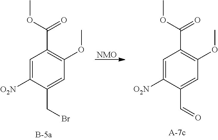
C1=C([O2N])C(C=O)=CC(OC)=C1C(OC)=O.C1=C([O2N])C(CBr)=CC(OC)=C1C(OC)=O.[NMO]
